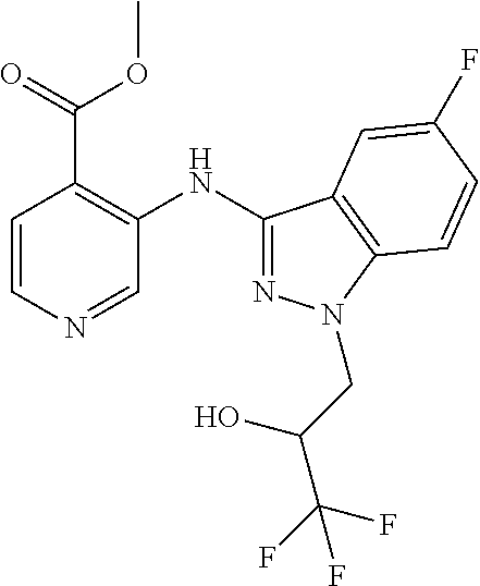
C1(C(=O)OC)=C(NC2=NN(CC(C(F)(F)F)O)C3=C2C=C(F)C=C3)C=NC=C1
